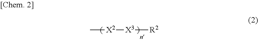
C[X2][X3][R2]
